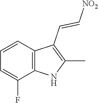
C12=C(C=CC=C1F)C(C=C[NO2])=C(C)N2
